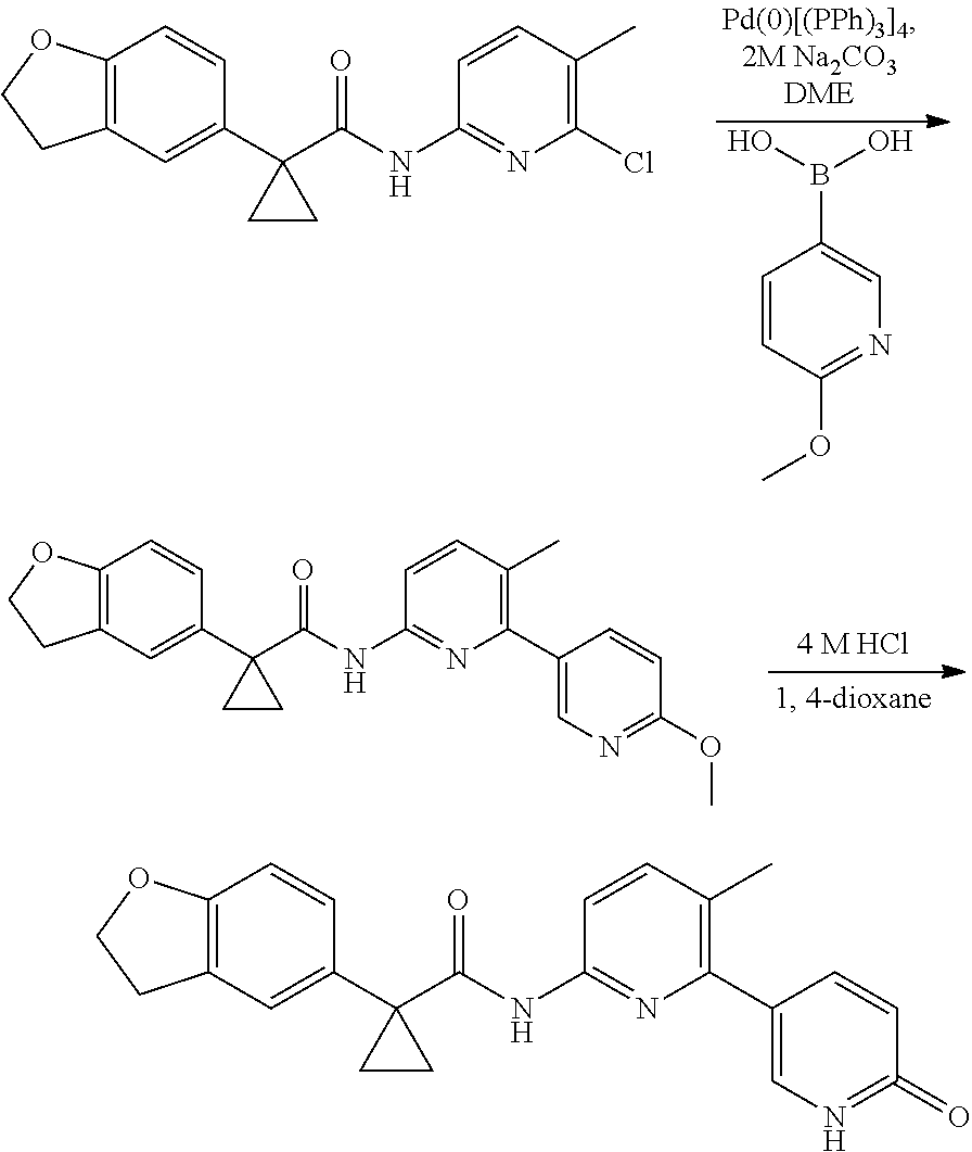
C1=CC(OC)=NC=C1B(O)O.C12=C(C=C(C3(C(NC4=NC(Cl)=C(C)C=C4)=O)CC3)C=C1)CCO2.C12=C(C=C(C3(C(NC4=NC(C5=CN=C(OC)C=C5)=C(C)C=C4)=O)CC3)C=C1)CCO2.C12=C(C=C(C3(C(NC4=NC(C5=CN=C(=O)C=C5)=C(C)C=C4)=O)CC3)C=C1)CCO2
